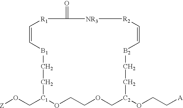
[Z]OC[C1]1OCCOC[C2](OCC[A])CC[B2]C=C[R2][NR3]C(=O)[R1]C=C[B1]CC1
